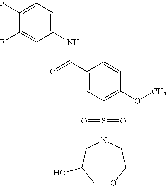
C1(F)=CC=C(NC(C2=CC(S(=O)(=O)N3CC(O)COCC3)=C(OC)C=C2)=O)C=C1F
